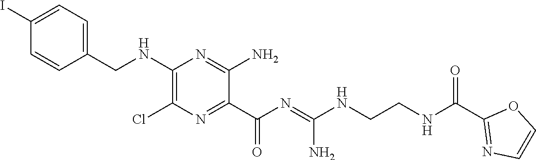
C1(CNC2=C(Cl)N=C(C(N=C(NCCNC(C3=NC=CO3)=O)N)=O)C(N)=N2)=CC=C(I)C=C1
